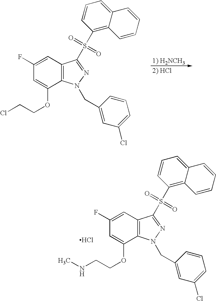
N(CCOC1=CC(F)=CC2=C1N(CC1=CC(Cl)=CC=C1)N=C2S(C1=C2C(=CC=C1)C=CC=C2)(=O)=O)C.Cl.ClCCOC1=CC(F)=CC2=C1N(CC1=CC(Cl)=CC=C1)N=C2S(C1=C2C(=CC=C1)C=CC=C2)(=O)=O
